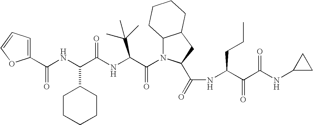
C1(C(NC(C(NC(C(N2C3C(CC2C(=O)NC(C(C(NC2CC2)=O)=O)CCC)CCCC3)=O)C(C)(C)C)=O)C2CCCCC2)=O)=CC=CO1
